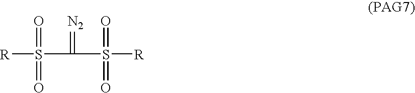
[R]S(=O)(=O)C(=[N2])S(=O)(=O)[R]
